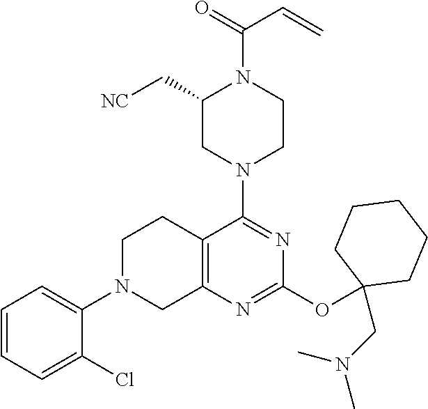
C1=CC=C(Cl)C(N2CC3=C(CC2)C(N2CCN(C(=O)C=C)C(C[NC])C2)=NC(OC2(CN(C)C)CCCCC2)=N3)=C1
